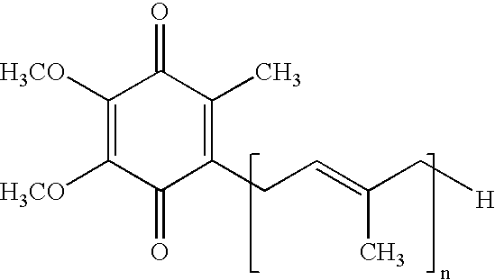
C1([H3CO])=C([H3CO])C(=O)C(CC=C(C)C[H])=C(C)C1=O
